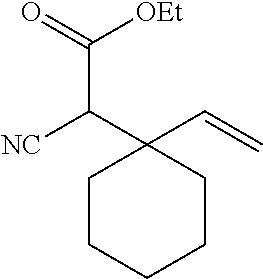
[OEt]C(=O)C([NC])C1(C=C)CCCCC1
